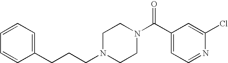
C(N1CCN(C(C2=CC=NC(Cl)=C2)=O)CC1)CCC1=CC=CC=C1
